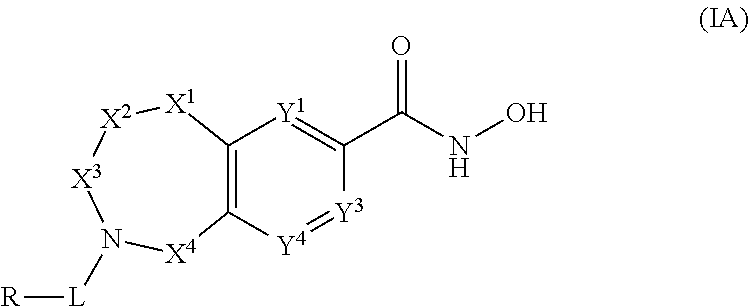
C12=C([Y4]=[Y3]C(C(NO)=O)=[Y1]1)[X4]N([L][R])[X3][X2][X1]2
